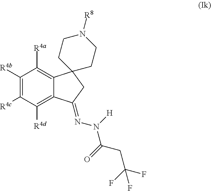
C1([R4b])=C([R4c])C([R4d])=C2C(=C1[R4a])C1(CC2=NN(C(CC(F)(F)F)=O)[H])CCN([R8])CC1
